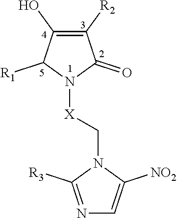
N1=C([R3])N(C[X]N2C([R1])C(O)=C([R2])C2=O)C([NO2])=C1
